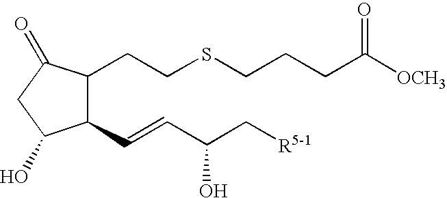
C1(CCSCCCC([OCH3])=O)C(C=CC(C[R5-1])O)C(O)CC1=O
